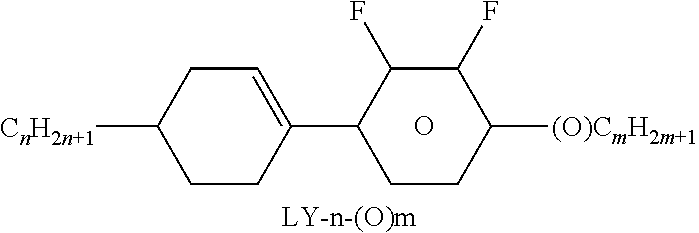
[LY-n-(O)m].O.[CnH2n+1]C1CC=C(C2C(F)C(F)C([(O)CmH2m+1])CC2)CC1
